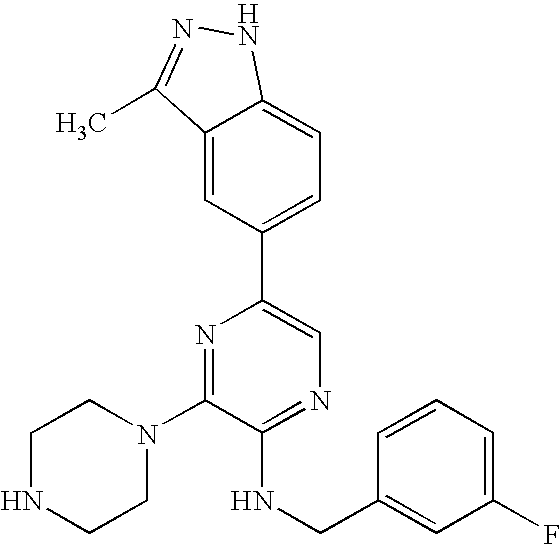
C1(N2CCNCC2)=NC(C2=CC=C3C(=C2)C(C)=NN3)=CN=C1NCC1=CC(F)=CC=C1
